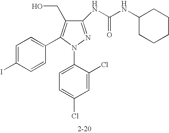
C1(NC(NC2CCCCC2)=O)=NN(C2=CC=C(Cl)C=C2Cl)C(C2=CC=C(I)C=C2)=C1CO
